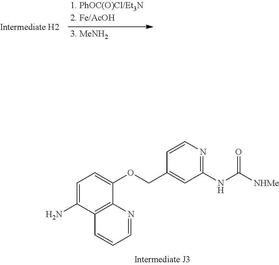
C1=C(N)C2=C(C(OCC3=CC(NC(=O)[NHMe])=NC=C3)=C1)N=CC=C2
